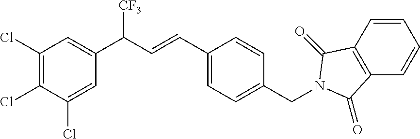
C1(C=CC(C2=CC(Cl)=C(Cl)C(Cl)=C2)[CF3])=CC=C(CN2C(=O)C3=C(C=CC=C3)C2=O)C=C1
